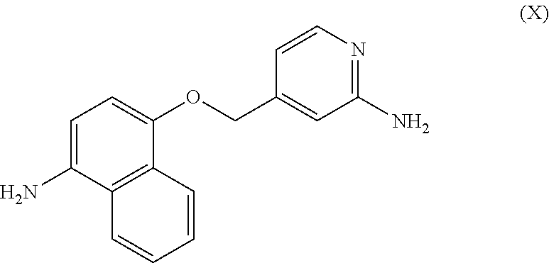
C1=CN=C(N)C=C1COC1=CC=C(N)C2=C1C=CC=C2
